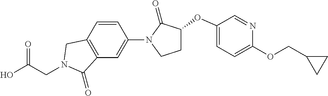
C(CN1CC2=C(C=C(N3C(=O)C(OC4=CC=C(OCC5CC5)N=C4)CC3)C=C2)C1=O)(O)=O
